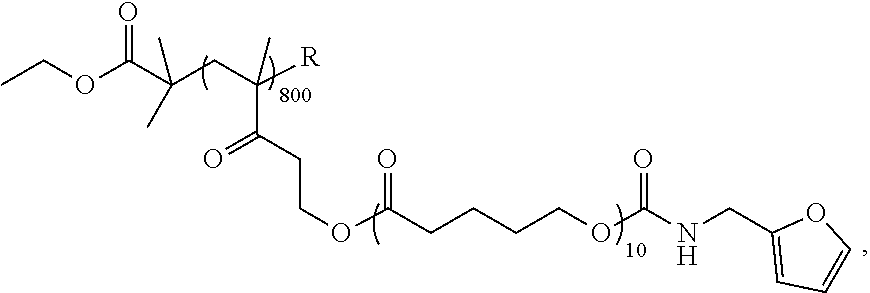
CCOC(C(CC([R])(C)C(CCOC(CCCCOC(NCC1=CC=CO1)=O)=O)=O)(C)C)=O
